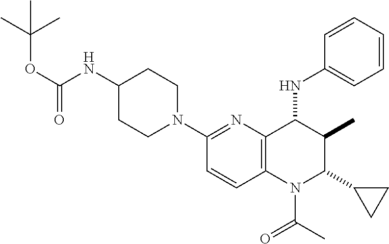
C12=C(C(NC3=CC=CC=C3)C(C)C(C3CC3)N1C(C)=O)N=C(N1CCC(NC(OC(C)(C)C)=O)CC1)C=C2
